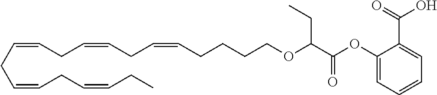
C(=CCC=CCC=CCC)CC=CCC=CCCCCOC(C(OC1=CC=CC=C1C(O)=O)=O)CC
